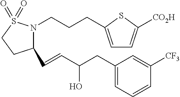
N1(CCCC2=CC=C([CO2H])S2)S(=O)(=O)CCC1C=CC(CC1=CC=CC([CF3])=C1)O
